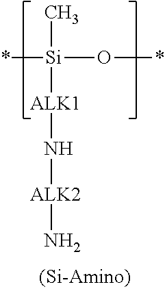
C[Si]([ALK1]N[ALK2]N)(*)O*
